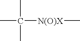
CC([N(O)X]C)(C)C
